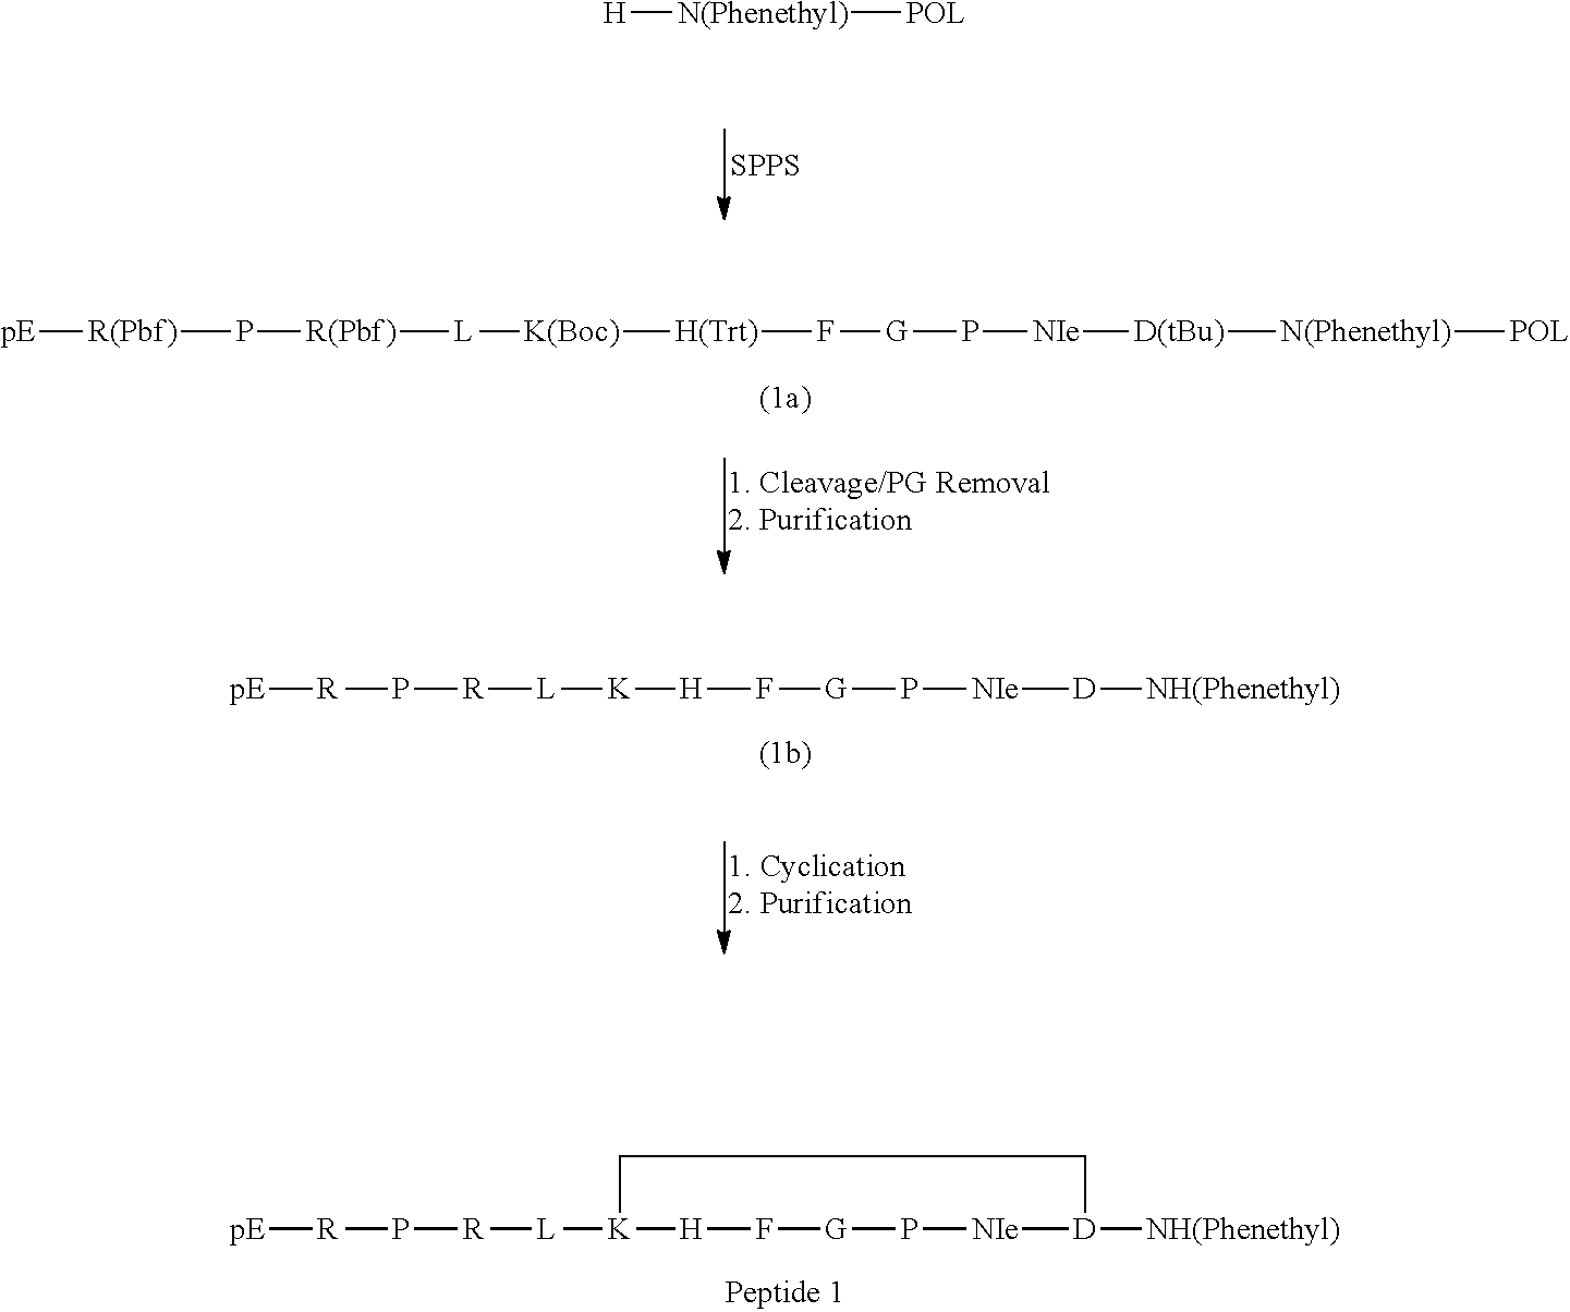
[pE][R]P[R][L][K]1[H]F[G]P[NIe][D]([NH(Phenethyl)])CC1.[SPPS].[H][N(Phenethyl)][POL].[pE][R(Pbf)]P[R(Pbf)][L][K(Boc)][H(Trt)]F[G]P[NIe][D(tBu)][N(Phenethyl)][POL].[pE][R]P[R][L][K][H]F[G]P[NIe][D][NH(Phenethyl)]
